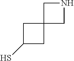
N1CC2(C1)CC(S)C2
